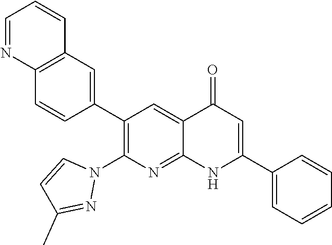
C12=C(C=C(C3=C(N4C=CC(C)=N4)N=C4C(=C3)C(=O)C=C(C3=CC=CC=C3)N4)C=C1)C=CC=N2
